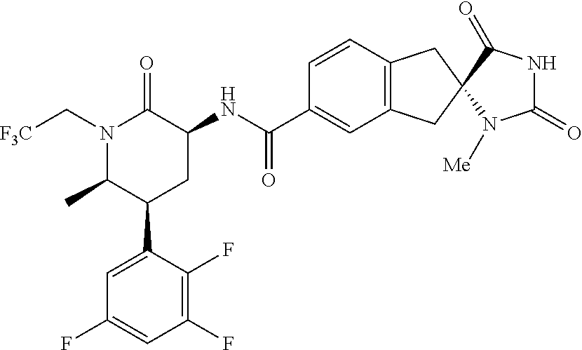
N1(C[F3C])C(C)C(C2=CC(F)=CC(F)=C2F)CC(NC(C2=CC3=C(C=C2)CC2(C3)N([Me])C(=O)NC2=O)=O)C1=O
